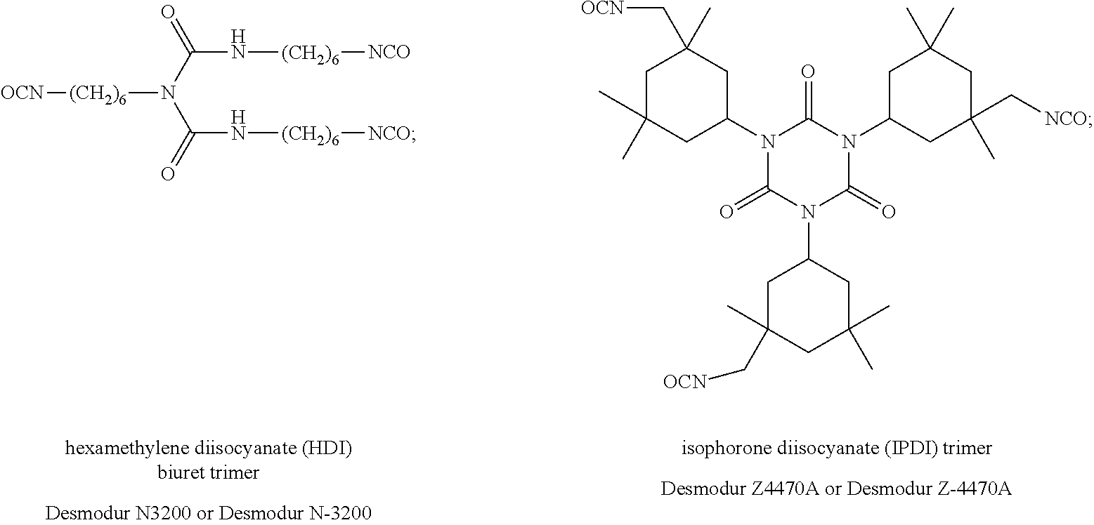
[(CH2)6](N(C(N[(CH2)6][NCO])=O)C(=O)N[(CH2)6][NCO])[OCN].C1C(C)(C)CC(N2C(=O)N(C3CC(C)(C[OCN])CC(C)(C)C3)C(=O)N(C3CC(C[NCO])(C)CC(C)(C)C3)C2=O)CC1(C[OCN])C
